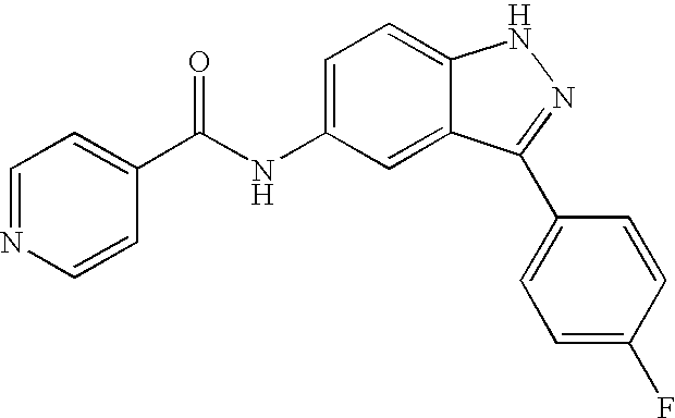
N(C1=CC=C2C(=C1)C(C1=CC=C(F)C=C1)=NN2)C(=O)C1=CC=NC=C1
